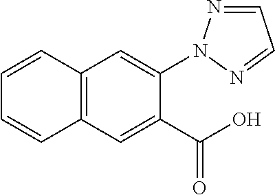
C12=C(C=C(C(O)=O)C(N3N=CC=N3)=C1)C=CC=C2
